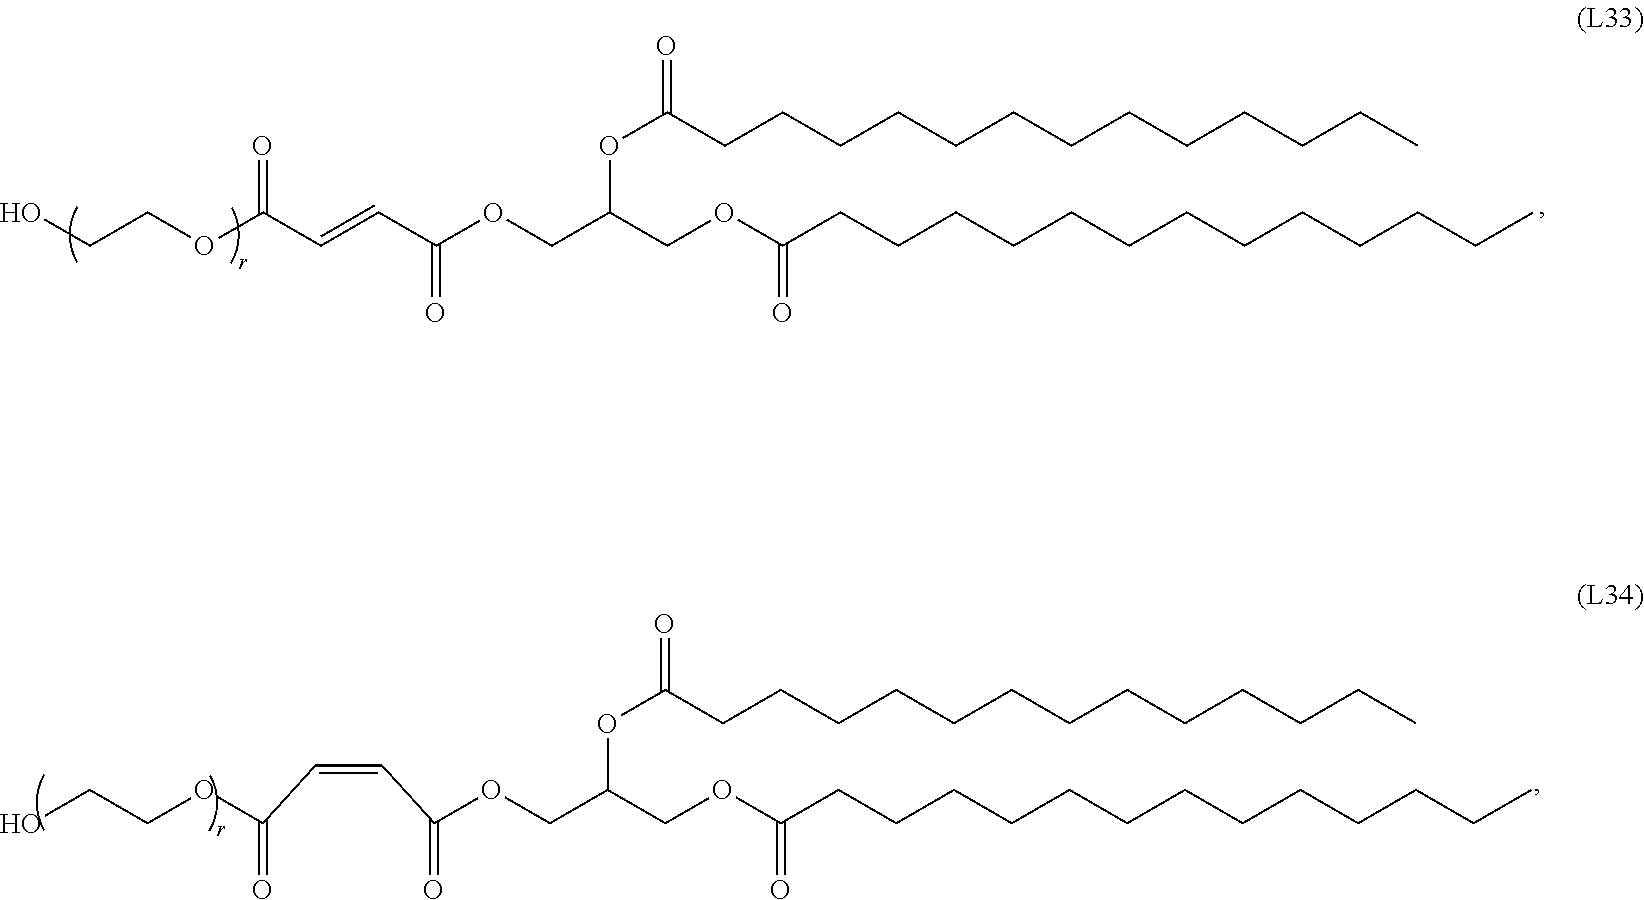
OCCOC(C=CC(OCC(COC(CCCCCCCCCCCCC)=O)OC(CCCCCCCCCCCCC)=O)=O)=O.C(COC(=O)C=CC(OCC(COC(CCCCCCCCCCCCC)=O)OC(CCCCCCCCCCCCC)=O)=O)O
